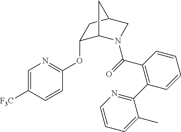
C1=C([F3C])C=CC(OC2C3N(C(=O)C4=C(C5=NC=CC=C5C)C=CC=C4)CC(C2)C3)=N1
